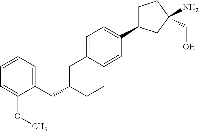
C1C(C2=CC=C3C(=C2)CCC(CC2=CC=CC=C2OC)C3)CC(N)(CO)C1
